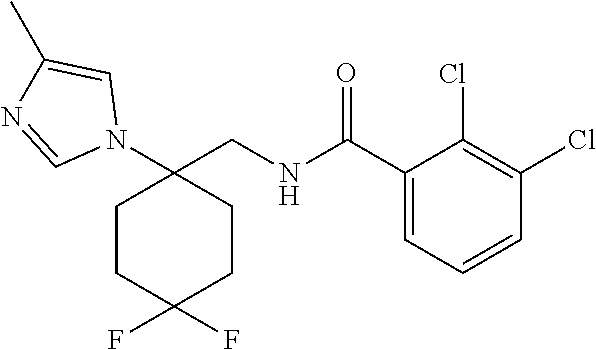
N1(C2(CNC(C3=CC=CC(Cl)=C3Cl)=O)CCC(F)(F)CC2)C=C(C)N=C1
